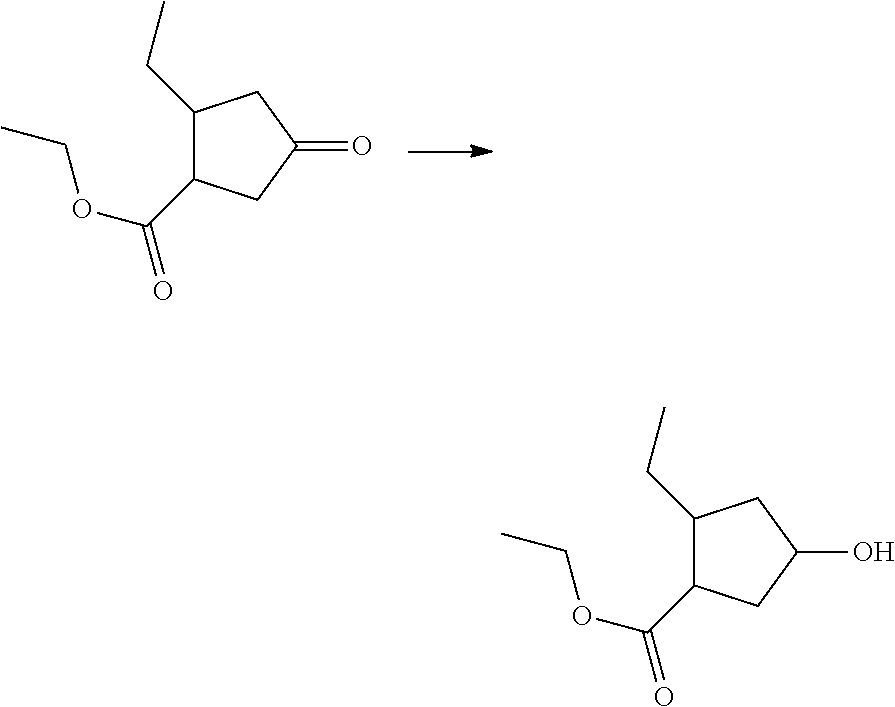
C1(CC)C(C(=O)OCC)CC(=O)C1.C1(CC)C(C(=O)OCC)CC(O)C1
